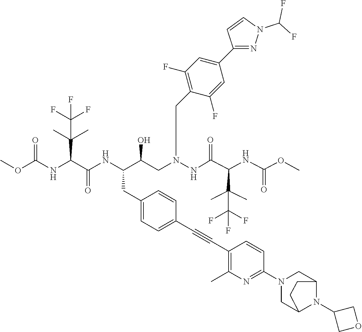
C(C(F)(F)F)(C)(C(C(=O)NN(CC(C(CC1=CC=C(C#CC2=C(C)N=C(N3CC4N(C5COC5)C(C3)CC4)C=C2)C=C1)NC(C(C(C)(C)C(F)(F)F)NC(OC)=O)=O)O)CC1=C(F)C=C(C2=NN(C(F)F)C=C2)C=C1F)NC(=O)OC)C
